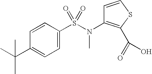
C1=CC(S(N(C2=C(C(=O)O)SC=C2)C)(=O)=O)=CC=C1C(C)(C)C
